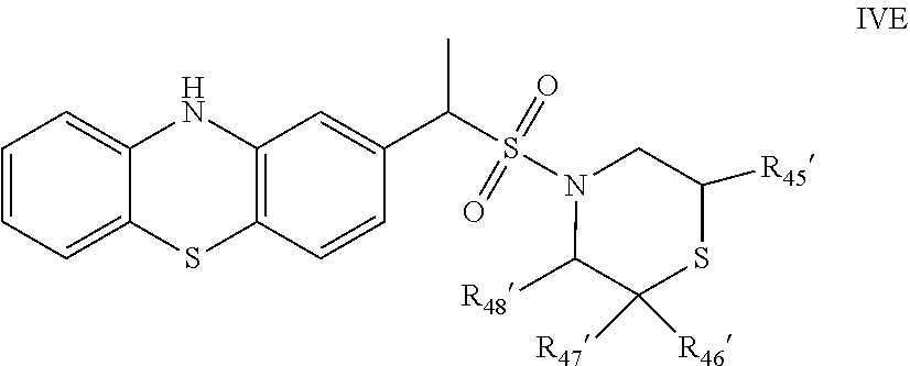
C1=CC=C2C(=C1)NC1=C(S2)C=CC(C(C)S(N2C([R48])C([R46])([R47])SC([R45])C2)(=O)=O)=C1
